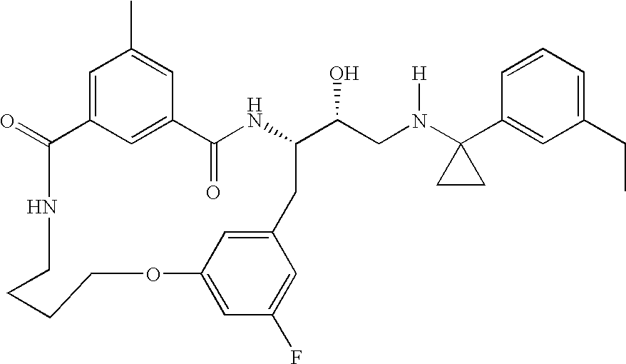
C1(=O)C2=CC(C)=CC(=C2)C(=O)NC(C(CN(C2(C3=CC(CC)=CC=C3)CC2)[H])O)CC2=CC(=CC(F)=C2)OCCCCN1
